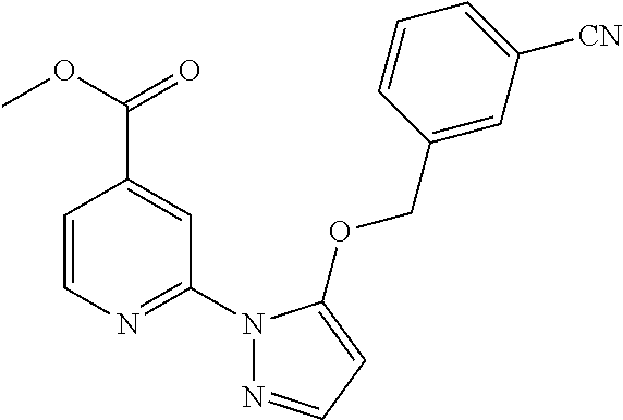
C1=CN=C(N2N=CC=C2OCC2=CC([CN])=CC=C2)C=C1C(=O)OC
